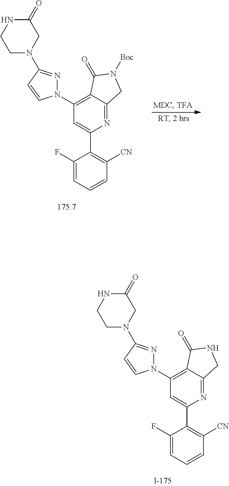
N1=C(N2CCNC(=O)C2)C=CN1C1=C2C(=NC(C3=C([CN])C=CC=C3F)=C1)CNC2=O.N1=C(N2CCNC(=O)C2)C=CN1C1=C2C(=NC(C3=C([CN])C=CC=C3F)=C1)CN([Boc])C2=O
